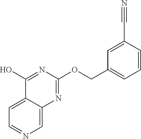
C1=NC=C2C(=C1)C(O)=NC(OCC1=CC=CC(C#N)=C1)=N2
